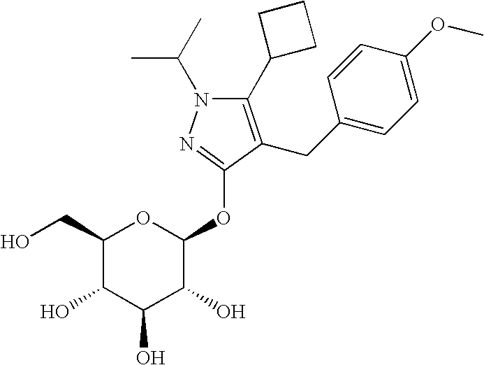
C1(C2CCC2)=C(CC2=CC=C(OC)C=C2)C(OC2OC(CO)C(O)C(O)C2O)=NN1C(C)C
